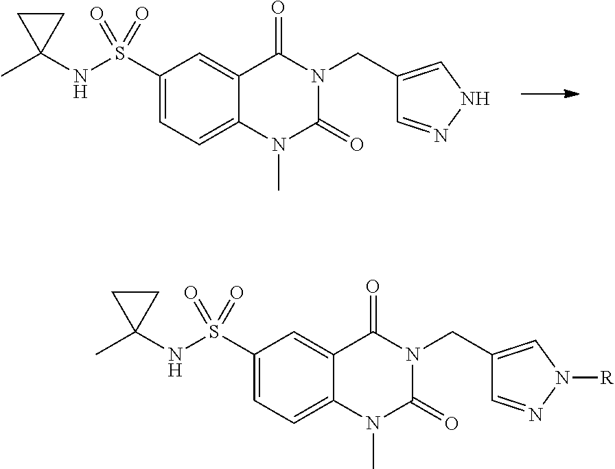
C1(S(NC2(C)CC2)(=O)=O)=CC=C2C(=C1)C(=O)N(CC1=CNN=C1)C(=O)N2C.C1(S(NC2(C)CC2)(=O)=O)=CC=C2C(=C1)C(=O)N(CC1=CN([R])N=C1)C(=O)N2C
